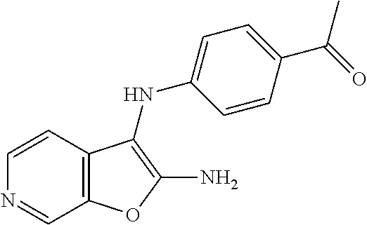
C1=CC2=C(C=N1)OC(N)=C2NC1=CC=C(C(C)=O)C=C1
